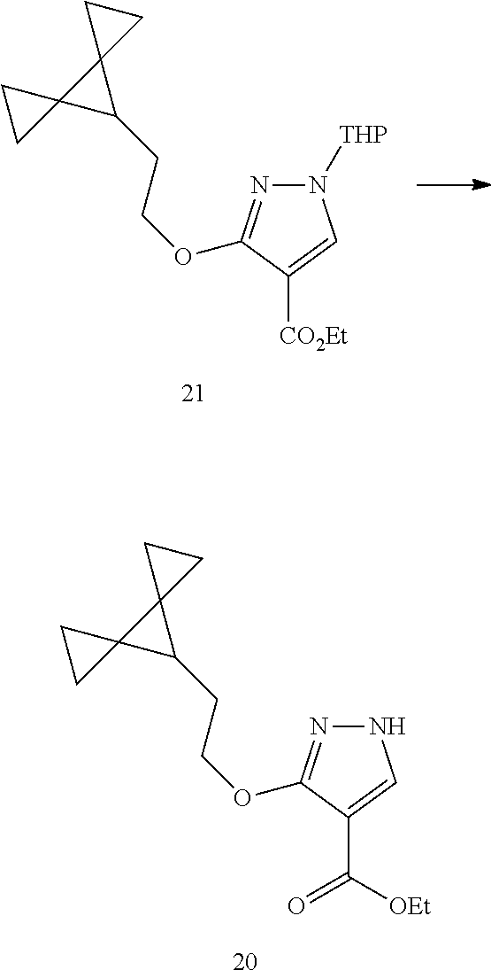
N1([THP])N=C(OCCC2C3(C24CC4)CC3)C([CO2Et])=C1.N1N=C(OCCC2C3(C24CC4)CC3)C(C([OEt])=O)=C1
